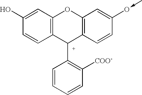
C1=C(O)C=CC2=C1OC1=C(C2C2=C([COO-])C=CC=C2)C=CC(O-C)=C1
